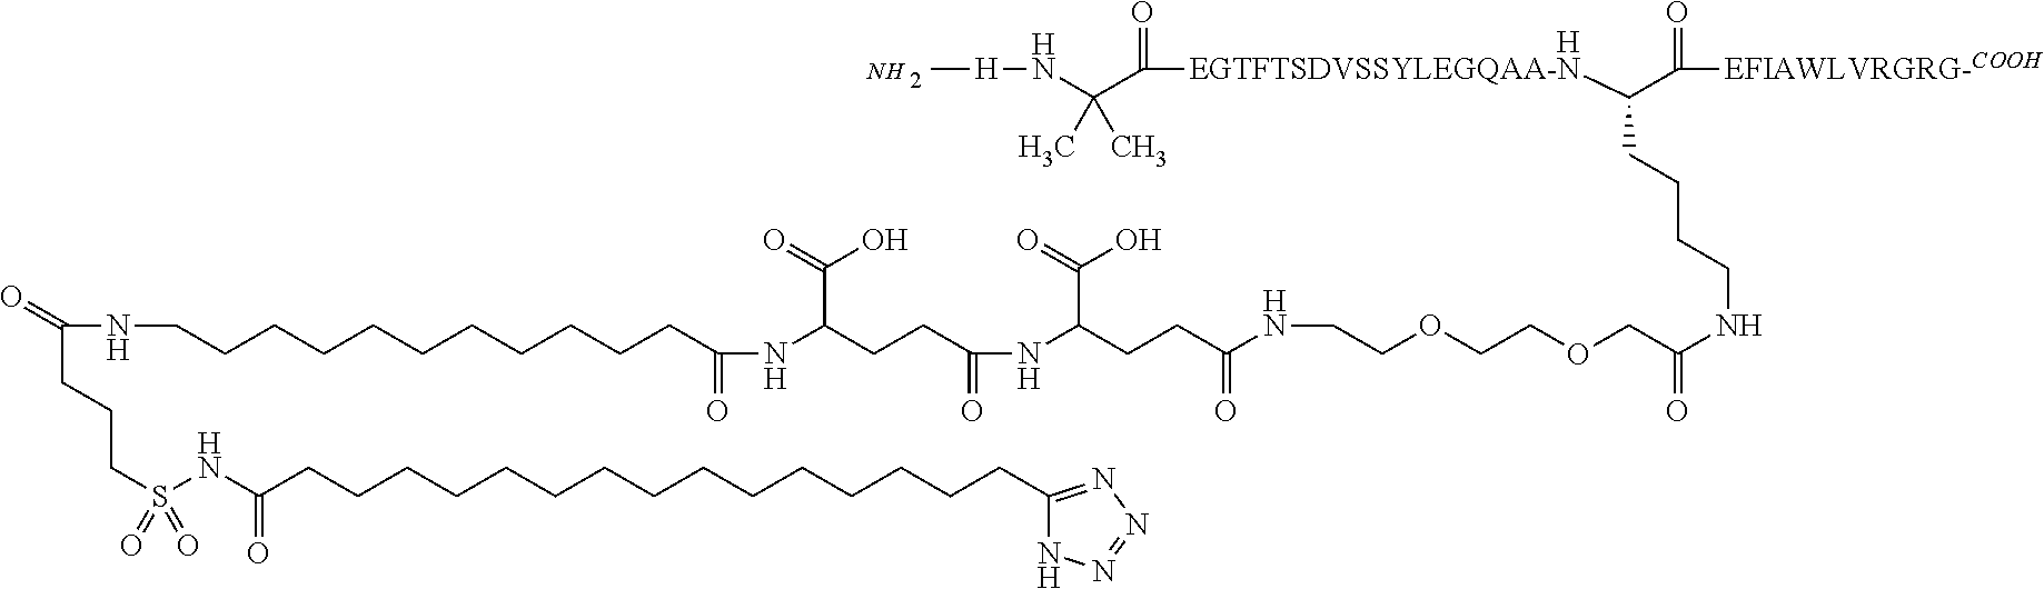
[H].C[H]NC(C(=O)[EGTFTSDVSSYLEGQAA-N]C(C(=O)[EFIAWLVRGRG-COOH])CCCCNC(COCCOCCNC(CCC(NC(=O)CCC(C(=O)O)NC(=O)CCCCCCCCCCCNC(CCCS(=O)(=O)NC(CCCCCCCCCCCCCCCC1=NN=NN1)=O)=O)C(=O)O)=O)=O)(C)C.N
